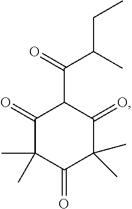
C1(=O)C(C)(C)C(=O)C(C)(C)C(=O)C1C(=O)C(CC)C
